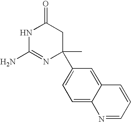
N1C(N)=NC(C)(C2=CC=C3C(=C2)C=CC=N3)CC1=O
